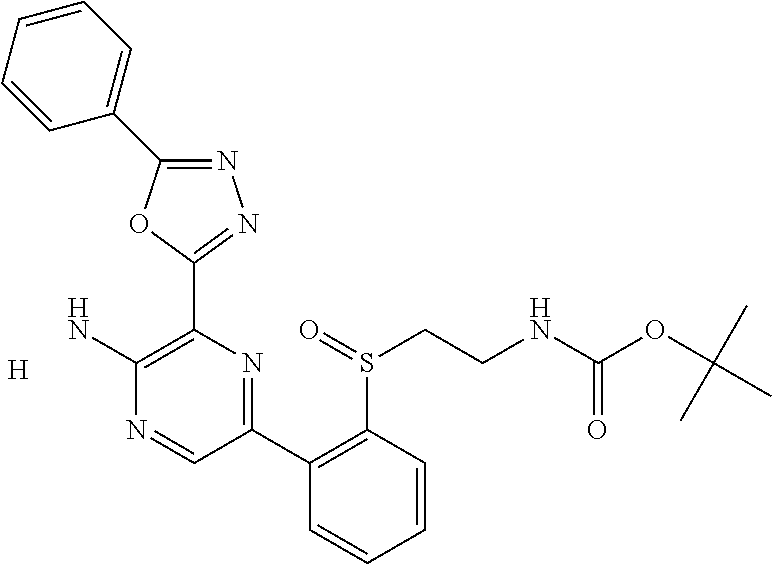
[H].N1=C(C2=CC=CC=C2)OC(C2=C(N)N=CC(C3=C(S(=O)CCNC(OC(C)(C)C)=O)C=CC=C3)=N2)=N1
